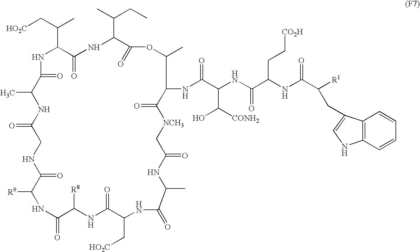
[HO2C]CC(C1NC(=O)C(C)NC(=O)CNC(=O)C([R9])NC(=O)C([R8])NC(=O)C(C[HO2C])NC(=O)C(C)NC(=O)C[NCH3]C(=O)C(NC(C(C([CONH2])O)NC(C(NC(C([R1])CC2=CNC3=C2C=CC=C3)=O)CC[CO2H])=O)=O)C(C)OC(=O)C(C(C)CC)NC1=O)C
